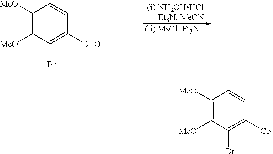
C1([MeO])=C([MeO])C(Br)=C([CHO])C=C1.C1([MeO])=C([MeO])C(Br)=C([CN])C=C1
